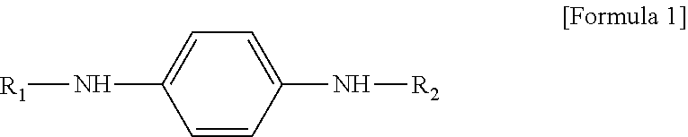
C1=C(N[R1])C=CC(N[R2])=C1
